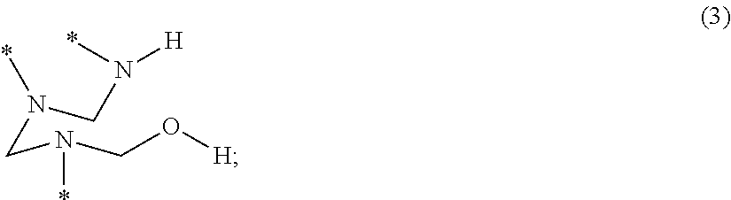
N(CN(CO[H])*)(CN([H])*)*
